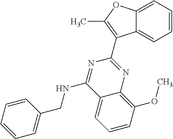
C12=CC=CC=C1C(C1=NC3=C(OC)C=CC=C3C(NCC3=CC=CC=C3)=N1)=C(C)O2
